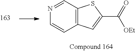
N1=CC2=C(C=C1)C=C(C(=O)[OEt])S2
